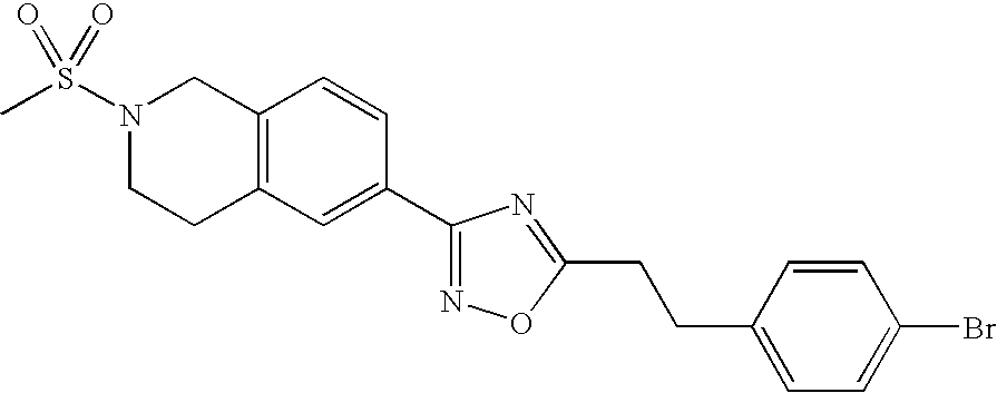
C12=C(C=C(C3=NOC(CCC4=CC=C(Br)C=C4)=N3)C=C1)CCN(S(C)(=O)=O)C2
